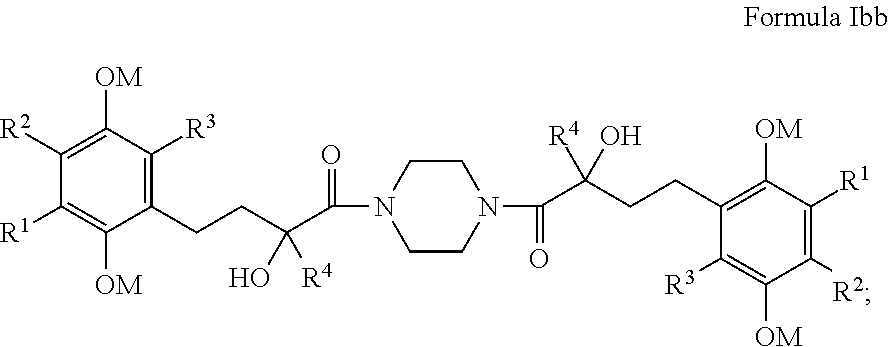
C1(CCC(C(=O)N2CCN(C(=O)C(CCC3=C([OM])C([R1])=C([R2])C([OM])=C3[R3])([R4])O)CC2)(O)[R4])=C([R3])C([OM])=C([R2])C([R1])=C1[OM]
